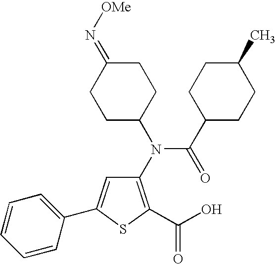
C1(N(C(C2CCC(C)CC2)=O)C2CCC(=N[OMe])CC2)=C(C(O)=O)SC(C2=CC=CC=C2)=C1
